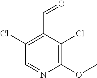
C1(Cl)=C(C=O)C(Cl)=C(OC)N=C1
